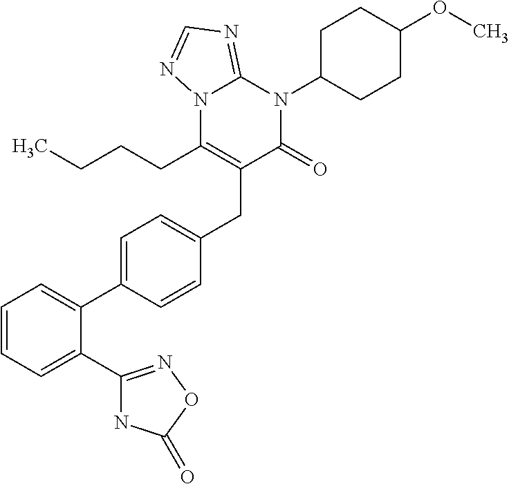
C1=CC=C(C2=NOC(=O)N2)C(C2=CC=C(CC3=C(CCCC)N4C(=NC=N4)N(C4CCC(OC)CC4)C3=O)C=C2)=C1
